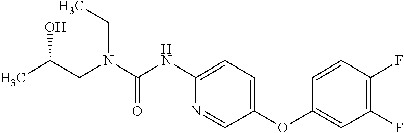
C1(NC(N(CC(C)O)CC)=O)=CC=C(OC2=CC(F)=C(F)C=C2)C=N1
